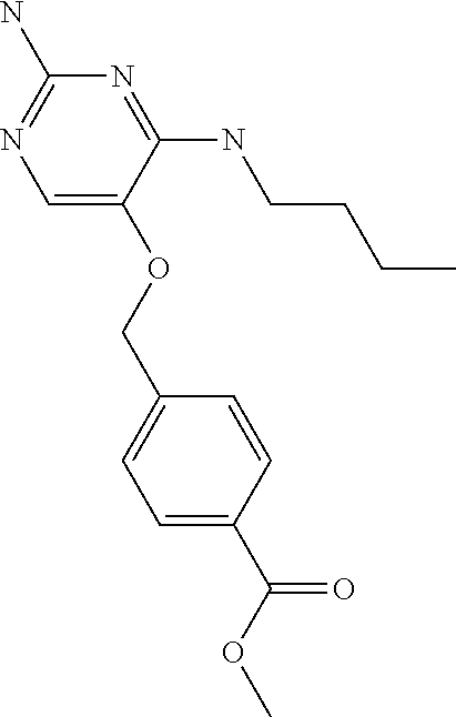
C1=C(OCC2=CC=C(C(OC)=O)C=C2)C(NCCCC)=NC(N)=N1
